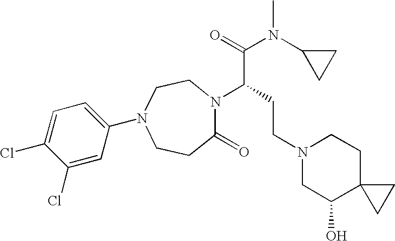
C1CC(=O)N(C(CCN2CC(O)C3(CC2)CC3)C(=O)N(C)C2CC2)CCN1C1=CC=C(Cl)C(Cl)=C1
